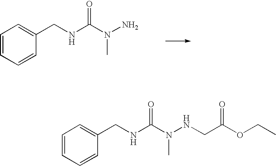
C1=CC=CC(CNC(=O)N(N)C)=C1.C1=CC=CC(CNC(=O)N(NCC(OCC)=O)C)=C1
